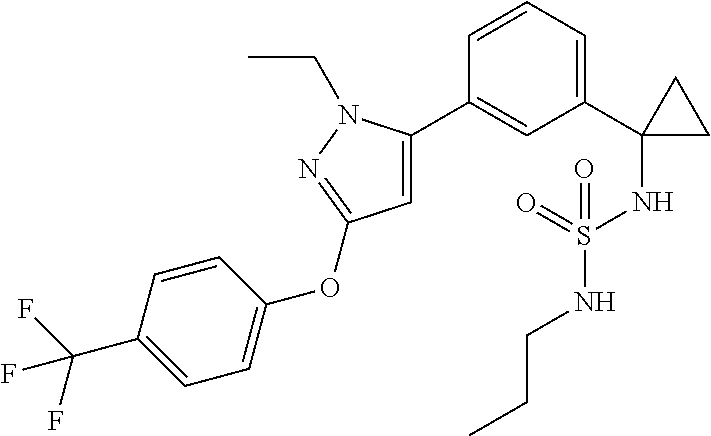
C1(C2(NS(NCCC)(=O)=O)CC2)=CC=CC(C2=CC(OC3=CC=C(C(F)(F)F)C=C3)=NN2CC)=C1
